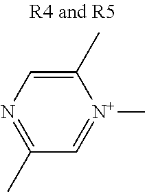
C1(C)=CN=C(C)C=[N+]1C
